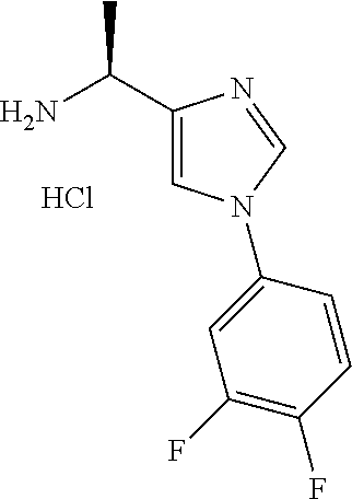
NC(C1=CN(C2=CC(F)=C(F)C=C2)C=N1)C.Cl
